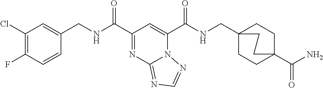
C1(Cl)=C(F)C=CC(CNC(C2=NC3=NC=NN3C(C(NCC34CCC(C(N)=O)(CC3)CC4)=O)=C2)=O)=C1
